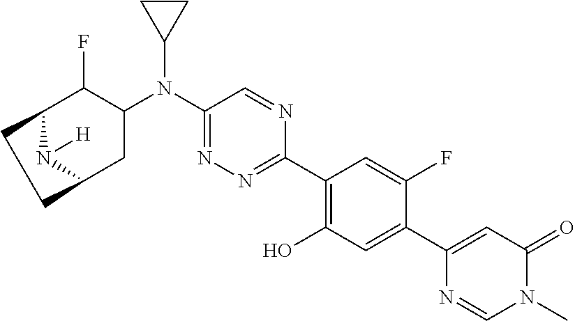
C1(N(C2C(F)C3CCC(C2)N3[H])C2CC2)=NN=C(C2=C(O)C=C(C3=CC(=O)N(C)C=N3)C(F)=C2)N=C1
